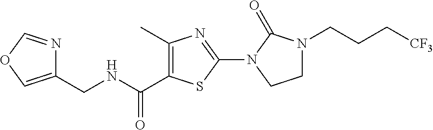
C1(C)=C(C(NCC2=COC=N2)=O)SC(N2CCN(CCC[CF3])C2=O)=N1
